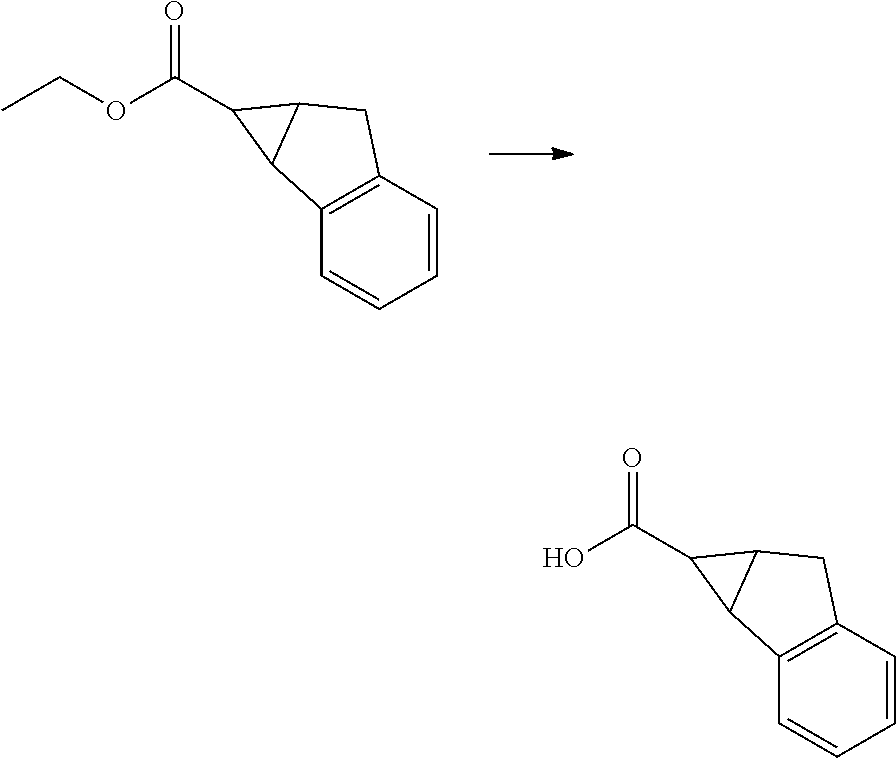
C1=CC=CC2=C1C1C(C2)C1C(OCC)=O.C1=CC=CC2=C1C1C(C2)C1C(O)=O
